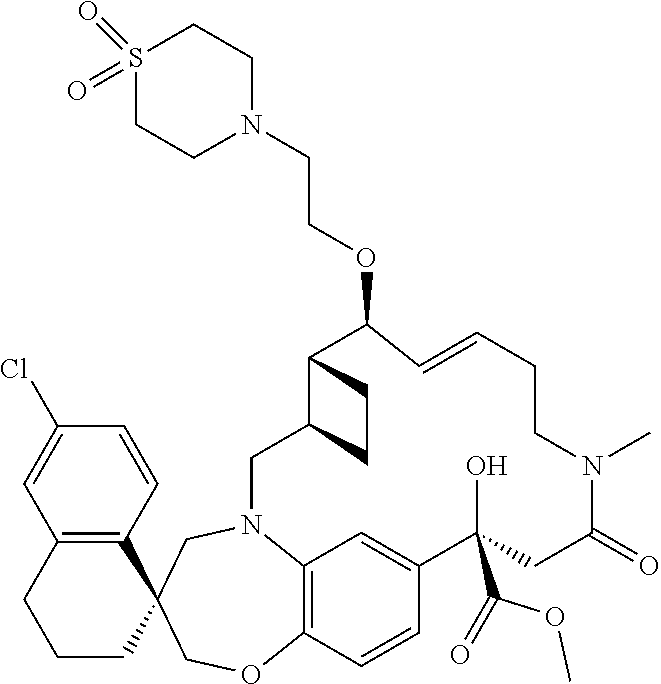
C12=C(C=CC(Cl)=C1)C1(CCC2)COC2=C3N(C1)CC1C(C(OCCN4CCS(=O)(=O)CC4)C=CCCN(C)C(=O)CC(O)(C(=O)OC)C(=C3)C=C2)CC1
